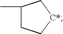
C1(C)CC[C*]C1
